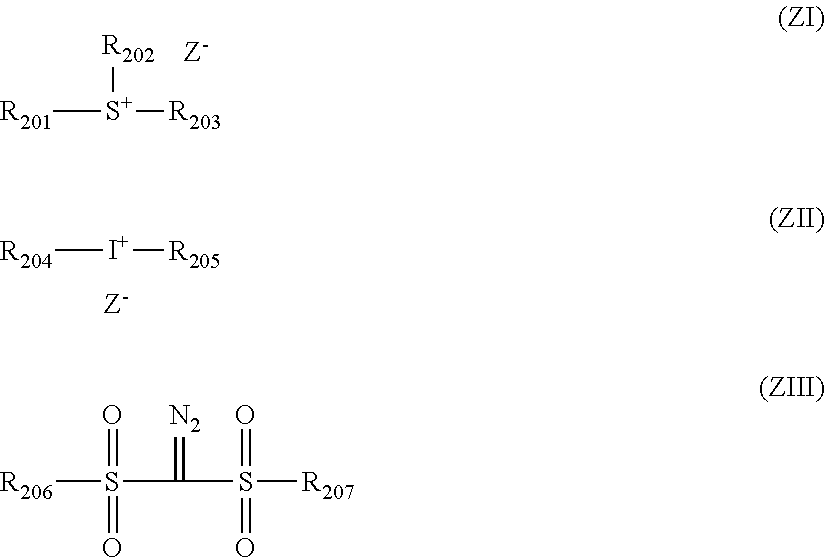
[R201][S+]([R202])[R203].[Z-].[R204][I+][R205].[Z-].[R206]S(C(S([R207])(=O)=O)=[N2])(=O)=O
